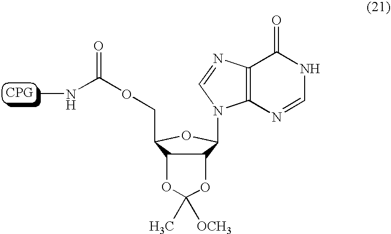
C12C(C(COC(NC)=O)OC1N1C3=C(N=C1)C(=O)NC=N3)OC(C)([OCH3])O2
